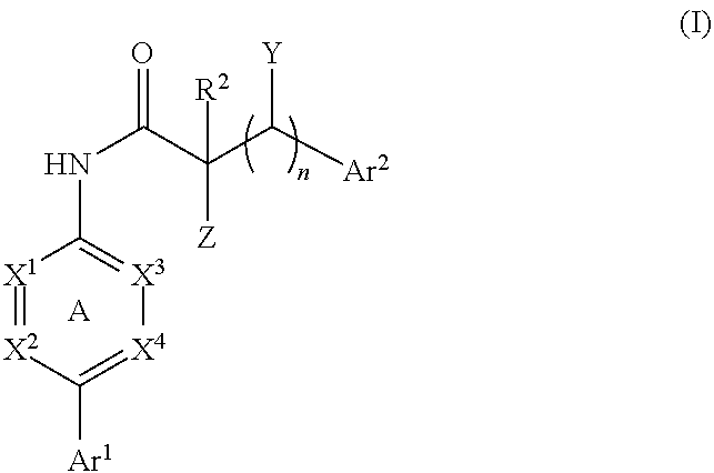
[X1]1=[X2]C([Ar1])=[X4][X3]=C1NC(=O)C(C([Ar2])[Y])([Z])[R2].[A]
